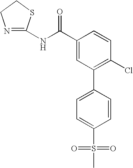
N1=C(NC(C2=CC(C3=CC=C(S(C)(=O)=O)C=C3)=C(Cl)C=C2)=O)SCC1
